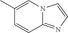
C1=CC2=NC=CN2C=C1C
